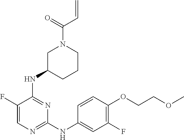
N(C1=NC=C(F)C(NC2CCCN(C(C=C)=O)C2)=N1)C1=CC(F)=C(OCCOC)C=C1
